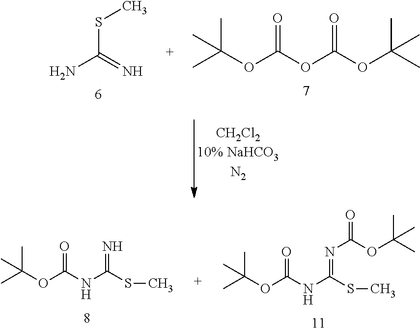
S(C(=N)N)C.CC(OC(OC(OC(C)(C)C)=O)=O)(C)C.CC(OC(NC(SC)=N)=O)(C)C.CC(OC(NC(SC)=NC(OC(C)(C)C)=O)=O)(C)C
